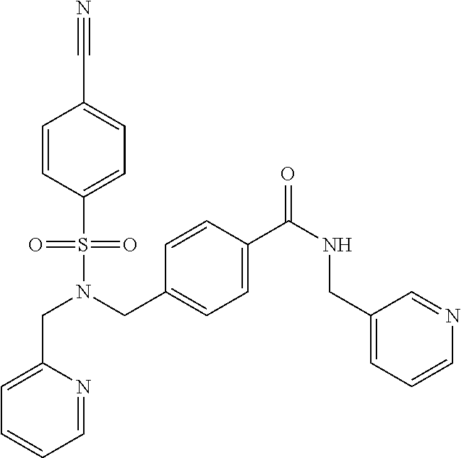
C1=C(S(N(CC2=CC=C(C(=O)NCC3=CC=CN=C3)C=C2)CC2=CC=CC=N2)(=O)=O)C=CC(C#N)=C1
